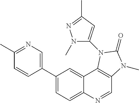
C1(C2=CN=C(C)C=C2)=CC=C2C(=C1)C1=C(C=N2)N(C)C(=O)N1C1=CC(C)=NN1C
